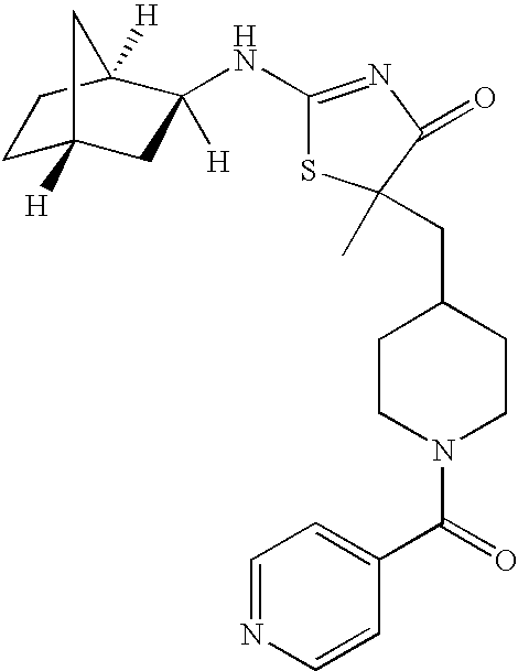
C1C2([H])CC([H])(NC3=NC(=O)C(C)(CC4CCN(C(=O)C5=CC=NC=C5)CC4)S3)C([H])(C1)C2
